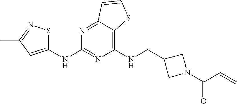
C1(NCC2CN(C(C=C)=O)C2)=C2C(=NC(NC3=CC(C)=NS3)=N1)C=CS2
